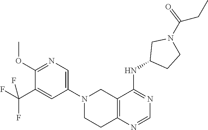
N1(C2=CN=C(OC)C(C(F)(F)F)=C2)CCC2=C(C1)C(NC1CCN(C(CC)=O)C1)=NC=N2
